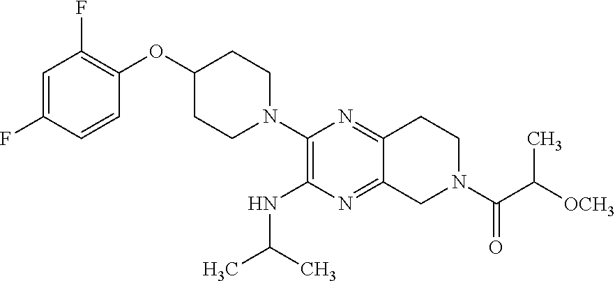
C1=C(F)C=CC(OC2CCN(C3=C(NC(C)C)N=C4C(=N3)CCN(C(C([OCH3])C)=O)C4)CC2)=C1F
